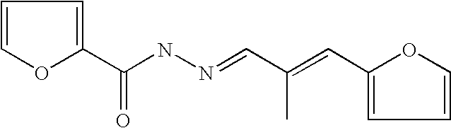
C1=COC(C(NN=CC(=CC2=CC=CO2)C)=O)=C1
